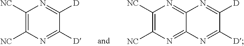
C1([NC])=C([NC])N=C([D])C([D])=N1.C12=NC([NC])=C([NC])N=C1N=C([D])C([D])=N2
